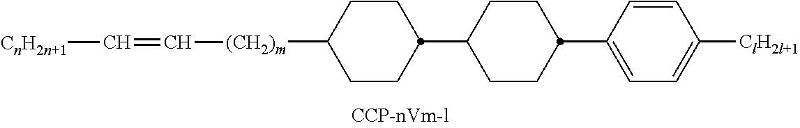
[(CH2)m](C1CCC(C2CCC(C3=CC=C([ClH2l+1])C=C3)CC2)CC1)C=C[CnH2n+1]
